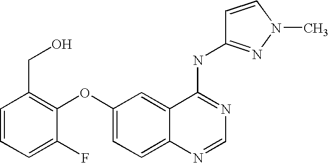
C1=CC=C(F)C(OC2=CC=C3C(=C2)C(NC2=NN(C)C=C2)=NC=N3)=C1CO
